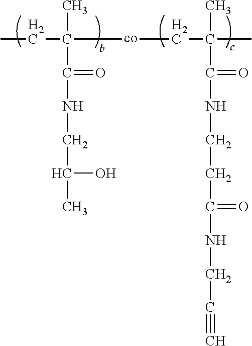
CC(C(=O)NCC(C)O)(CC)[co]CC(C)(C)C(=O)NCCC(NCC#C)=O
